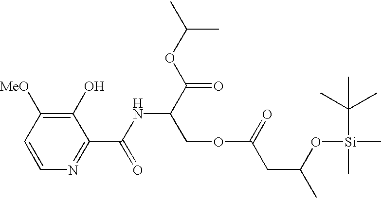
C1=CC([MeO])=C(O)C(C(=O)NC(COC(CC(O[Si](C(C)(C)C)(C)C)C)=O)C(=O)OC(C)C)=N1
